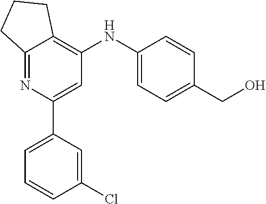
C12=NC(C3=CC=CC(Cl)=C3)=CC(NC3=CC=C(CO)C=C3)=C1CCC2
